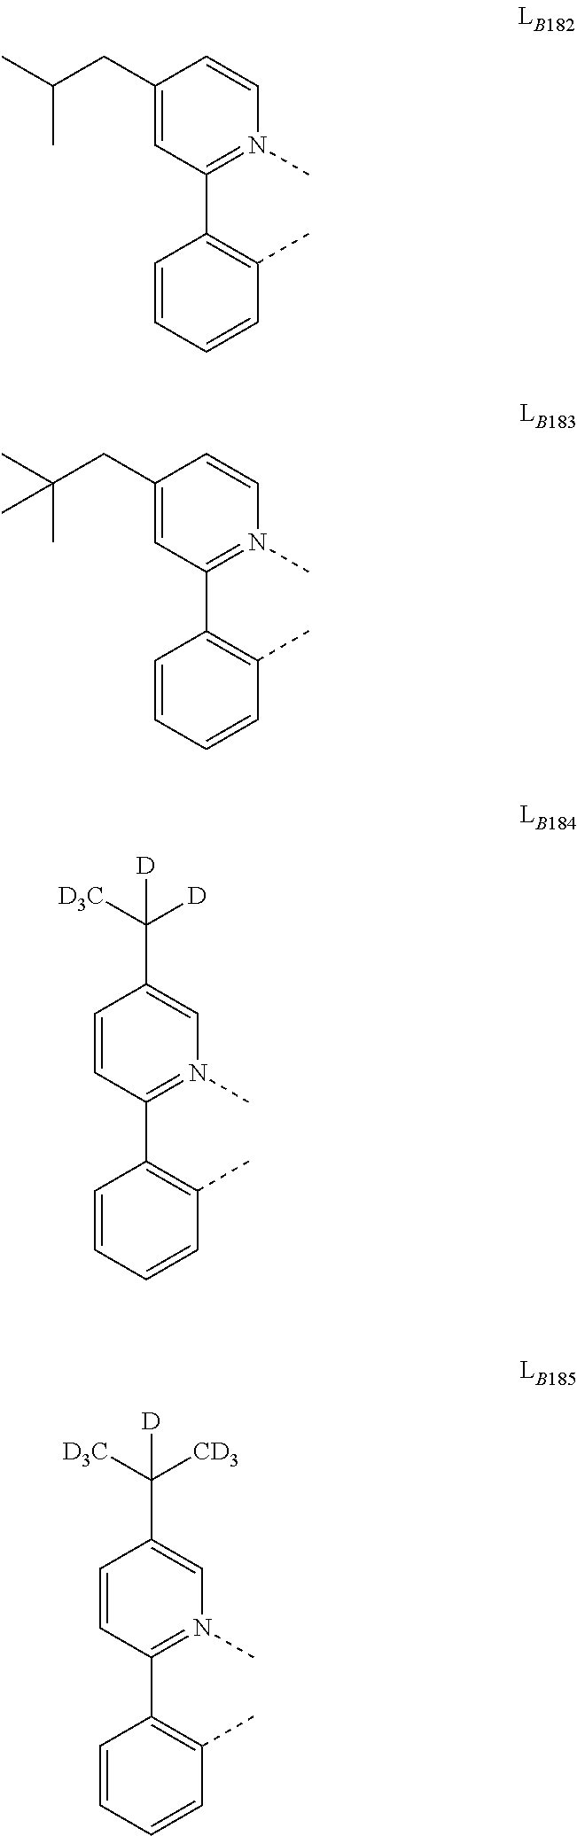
C1(CC(C)C)=CC(C2=C(C)C=CC=C2)=N(C)C=C1.C1(CC(C)(C)C)=CC(C2=C(C)C=CC=C2)=N(C)C=C1.C1=CC(C2=C(C)C=CC=C2)=N(C)C=C1C([D3C])([D])[D].C1=CC(C2=C(C)C=CC=C2)=N(C)C=C1C([D3C])([CD3])[D]
